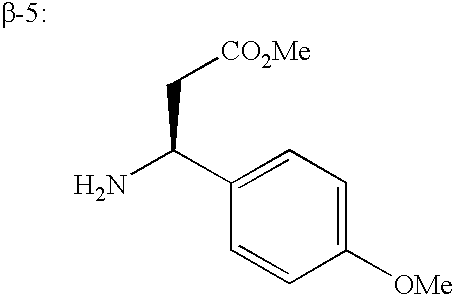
C1([OMe])=CC=C(C(N)C[CO2Me])C=C1
